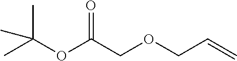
CC(OC(=O)COCC=C)(C)C
